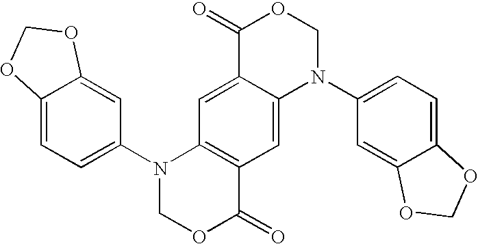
C12=CC=C(N3C4=C(C=C5C(=C4)C(=O)OCN5C4=CC=C5C(=C4)OCO5)C(=O)OC3)C=C1OCO2
